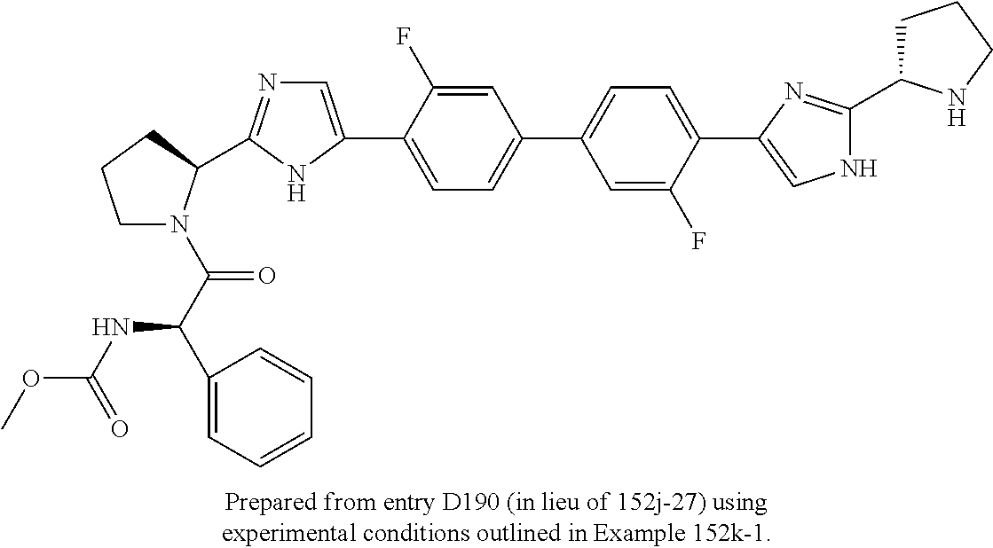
C1N(C(C(C2=CC=CC=C2)NC(OC)=O)=O)C(C2=NC=C(C3=CC=C(C4=CC=C(C5=CNC(C6CCCN6)=N5)C(F)=C4)C=C3F)N2)CC1
